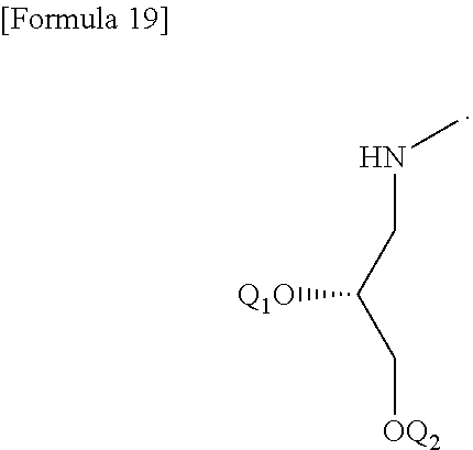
C(C(C[OQ2])[Q1O])NC
